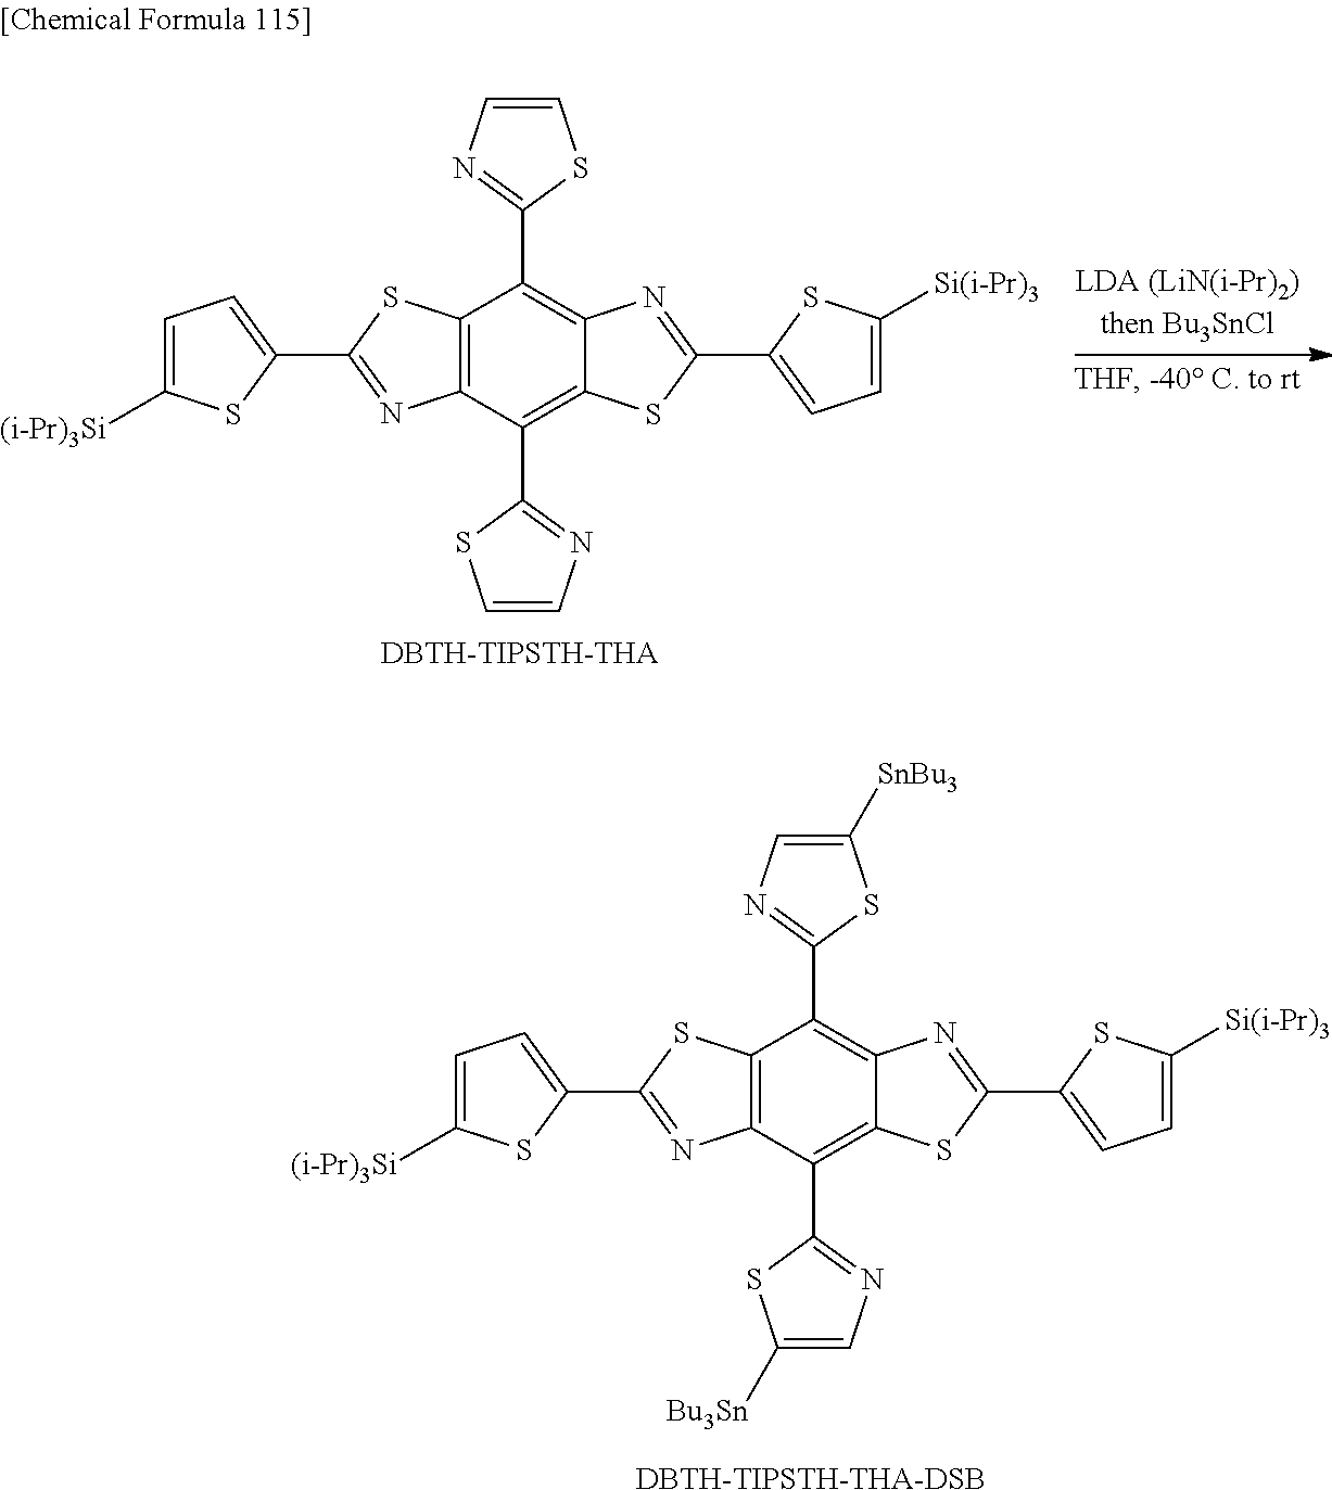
C12=C(C(C3=NC=CS3)=C3C(=C1C1=NC=CS1)N=C(C1=CC=C([Si(i-Pr)3])S1)S3)N=C(C1=CC=C([(i-Pr)3Si])S1)S2.[DBTH-TIPSTH-THA].C12=C(C(C3=NC=C([Bu3Sn])S3)=C3C(=C1C1=NC=C([SnBu3])S1)N=C(C1=CC=C([Si(i-Pr)3])S1)S3)N=C(C1=CC=C([(i-Pr)3Si])S1)S2.[DBTH-TIPSTH-THA-DSB]
